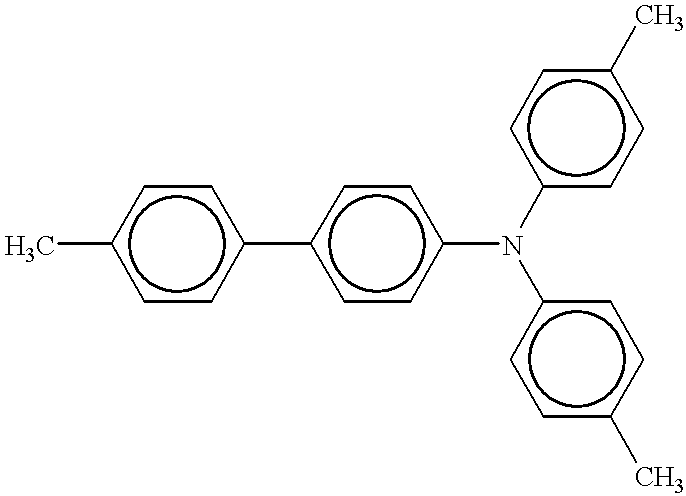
Cc1ccc(-c2ccc(N(c3ccc(C)cc3)c3ccc(C)cc3)cc2)cc1
